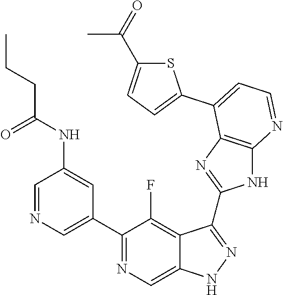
C1=NC=C(C2=NC=C3C(=C2F)C(C2=NC4=C(N2)N=CC=C4C2=CC=C(C(=O)C)S2)=NN3)C=C1NC(CCC)=O
